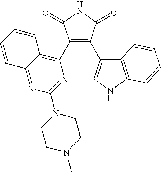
N1C(=O)C(C2=C3C=CC=CC3=NC(N3CCN(C)CC3)=N2)=C(C2=CNC3=C2C=CC=C3)C1=O
